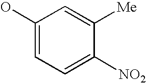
C1(O)=CC=C([NO2])C([Me])=C1
